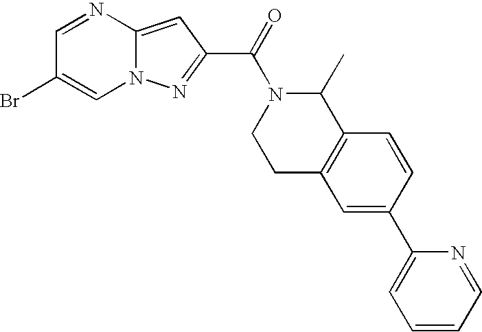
N12C(=CC(C(=O)N3CCC4=C(C3C)C=CC(C3=CC=CC=N3)=C4)=N1)N=CC(Br)=C2
